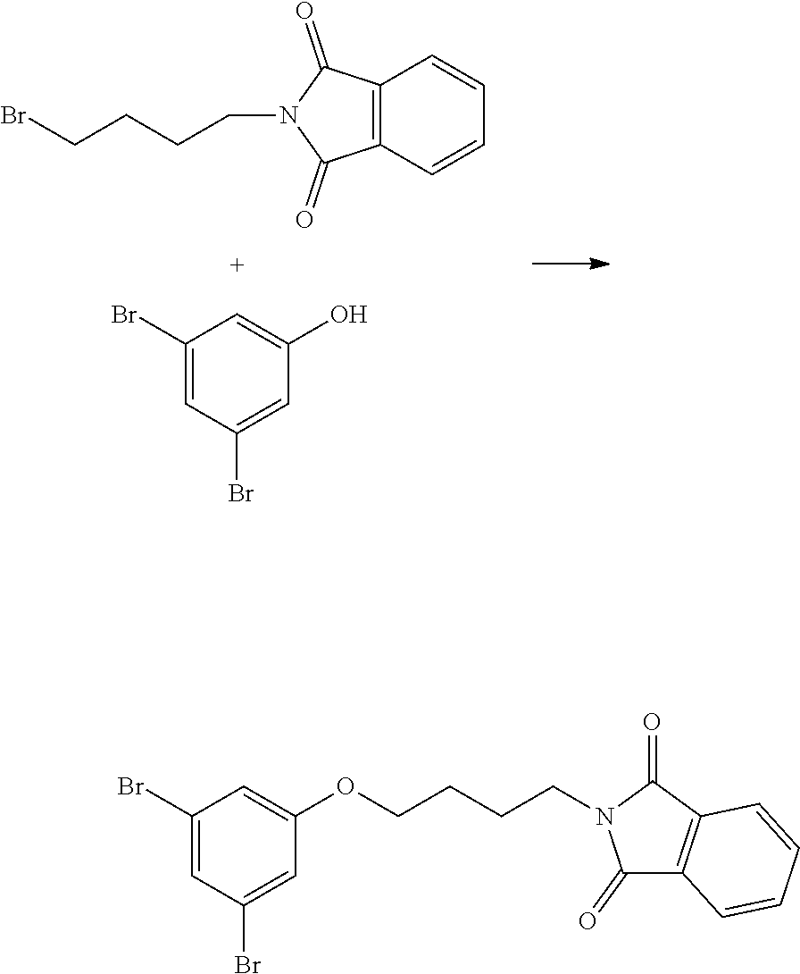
BrCCCCN1C(=O)C2=C(C1=O)C=CC=C2.C1(Br)=CC(Br)=CC(O)=C1.C1(Br)=CC(Br)=CC(OCCCCN2C(=O)C3=C(C2=O)C=CC=C3)=C1
